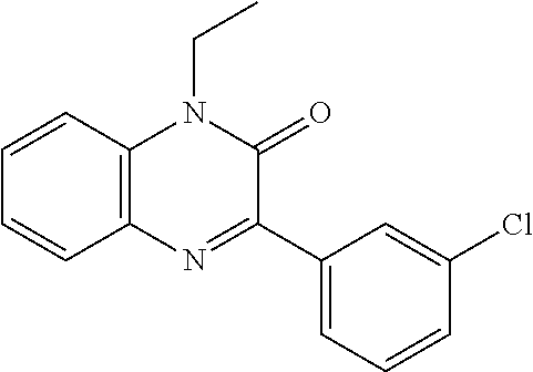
C1=CC2=C(C=C1)N=C(C1=CC=CC(Cl)=C1)C(=O)N2CC
